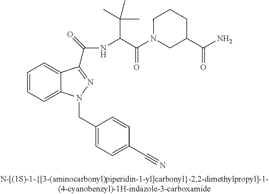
C1=CC=C2C(=C1)C(C(=O)NC(C(N1CC(C(N)=O)CCC1)=O)C(C)(C)C)=NN2CC1=CC=C(C#N)C=C1
